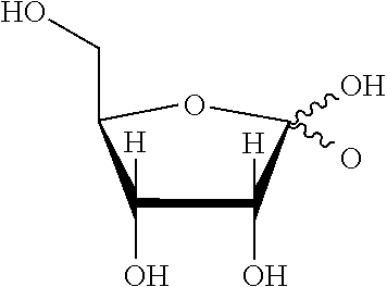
C1(O)([H])C(O)([H])C(CO)OC1(O)O
